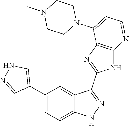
C1(C2=CC=C3C(=C2)C(C2=NC4=C(N2)N=CC=C4N2CCN(C)CC2)=NN3)=CNN=C1
